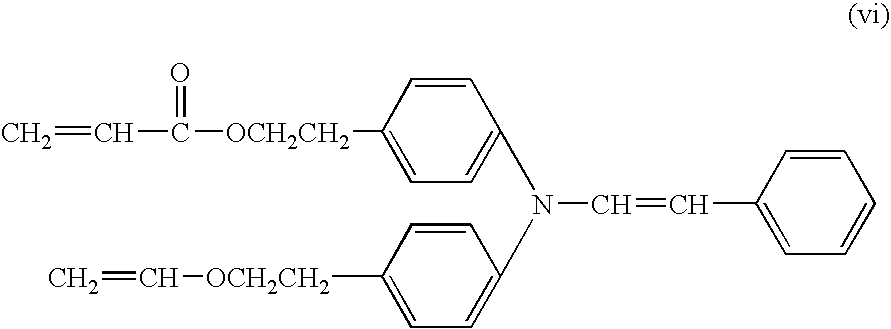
C=CC([OCH2CH2]C1=CC=C(N(C2=CC=C([OCH2CH2]C=C)C=C2)C=CC2=CC=CC=C2)C=C1)=O
